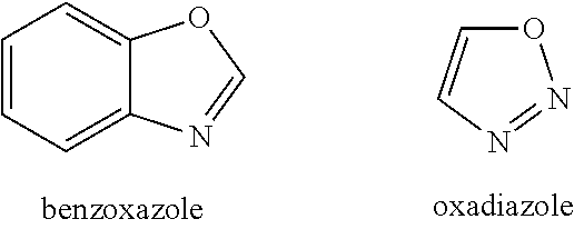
C12=CC=CC=C1N=CO2.O1C=CN=N1
